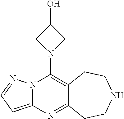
N12C(=CC=N1)N=C1C(=C2N2CC(O)C2)CCNCC1
